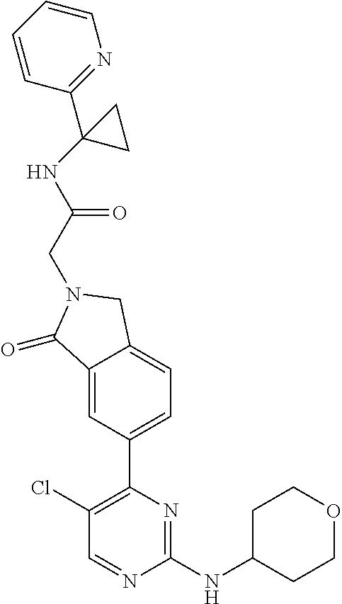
C1(=O)C2=CC(C3=C(Cl)C=NC(NC4CCOCC4)=N3)=CC=C2CN1CC(NC1(C2=NC=CC=C2)CC1)=O
